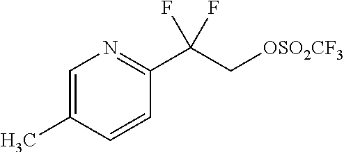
[OSO2CF3]CC(C1=NC=C(C)C=C1)(F)F
